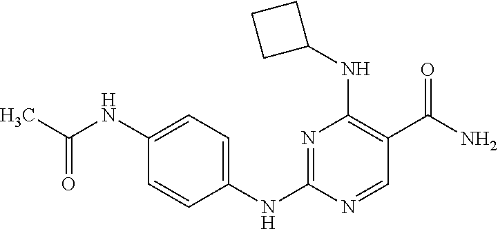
N1=C(NC2=CC=C(NC(C)=O)C=C2)N=CC(C(N)=O)=C1NC1CCC1
